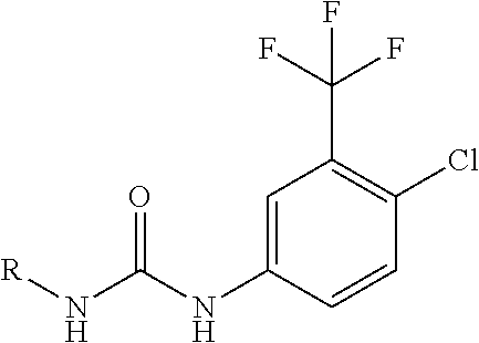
[R]NC(NC1=CC(C(F)(F)F)=C(Cl)C=C1)=O
